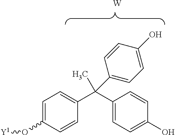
C1=C(O[Y1])C=CC(C(C2=CC=C(O)C=C2)(C2=CC=C(O)C=C2)C)=C1.[W]
